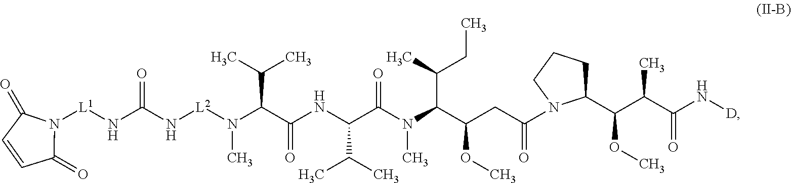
CC(C)C(C(=O)NC(C(C)C)C(N(C(C(CC)C)C(OC)CC(=O)N1C(C(C(C)C(=O)N[D])OC)CCC1)C)=O)N(C)[L2]NC(N[L1]N1C(=O)C=CC1=O)=O
